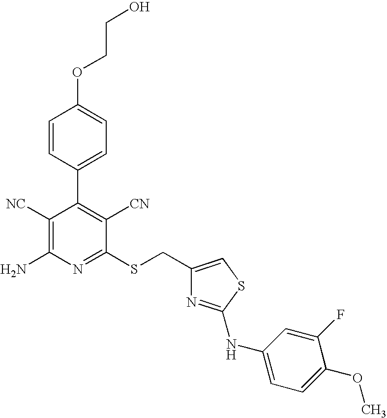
O(C1=CC=C(C2=C([CN])C(SCC3=CSC(NC4=CC=C(OC)C(F)=C4)=N3)=NC(N)=C2[NC])C=C1)CCO
